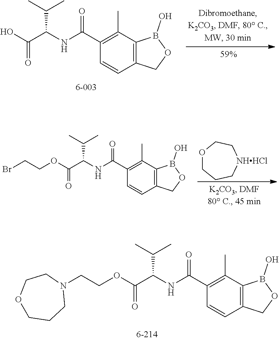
C12=C(C(C)=C(C(NC(C(O)=O)C(C)C)=O)C=C1)B(O)OC2.C12=C(C(C)=C(C(NC(C(OCCBr)=O)C(C)C)=O)C=C1)B(O)OC2.O1CCC[NHHCl]CC1.C12=C(C(C)=C(C(NC(C(OCCN3CCOCCC3)=O)C(C)C)=O)C=C1)B(O)OC2
